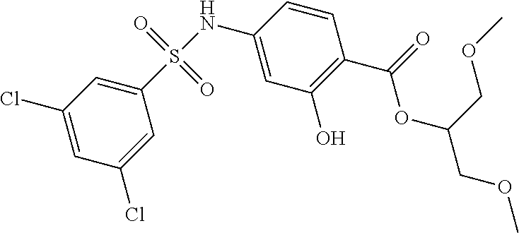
C1(Cl)=CC(Cl)=CC(S(NC2=CC(O)=C(C(=O)OC(COC)COC)C=C2)(=O)=O)=C1
